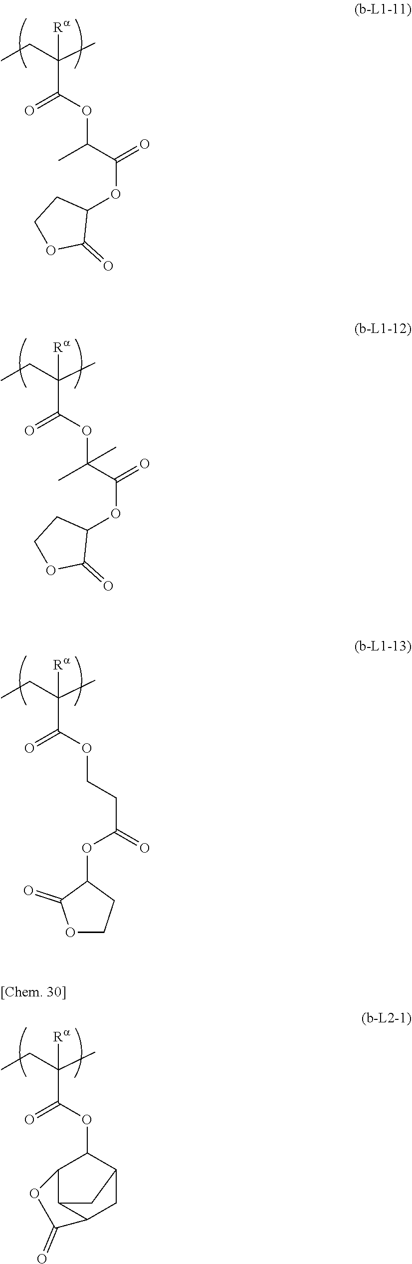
C(C(OC(C(OC1CCOC1=O)=O)C)=O)(CC)(C)[Ra].C(C(OC(C(OC1CCOC1=O)=O)(C)C)=O)(CC)(C)[Ra].C(C(OCCC(OC1C(=O)OCC1)=O)=O)(CC)(C)[Ra].C(C(OC1C2C3C(CC1C3)C(=O)O2)=O)(CC)(C)[Ra]
